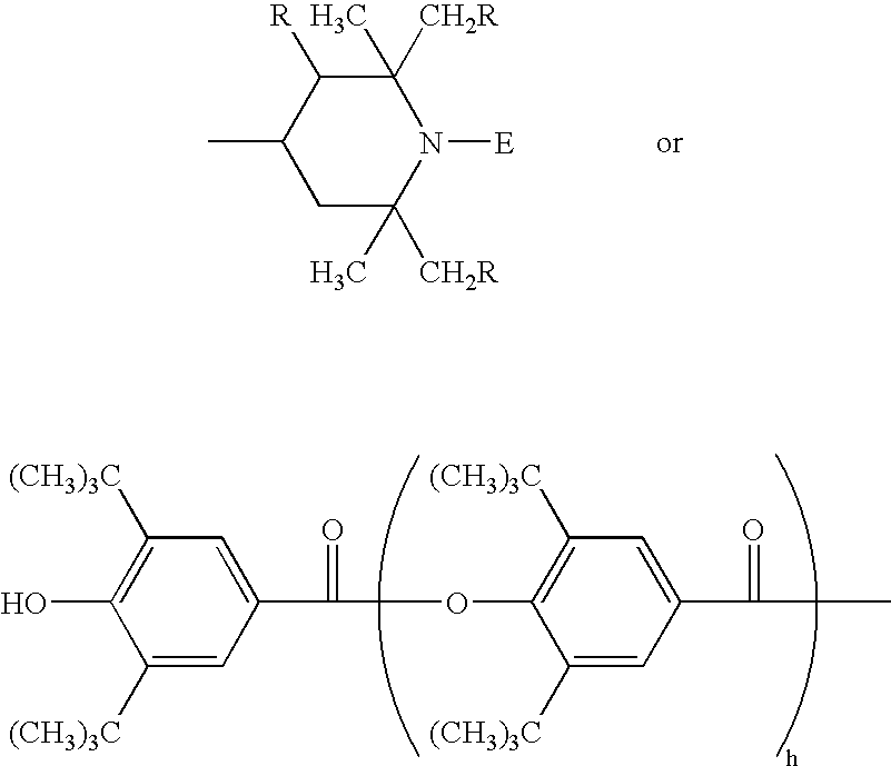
C1(C)([CH2R])C([R])C(C)CC([CH2R])(C)N1[E].C1=C(C(OC2=C([(CH3)3C])C=C(C(C)=O)C=C2[(CH3)3C])=O)C=C([(CH3)3C])C(O)=C1[(CH3)3C]
